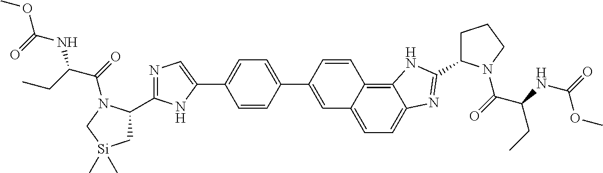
C1(C2=CC3=CC=C4C(=C3C=C2)NC(C2CCCN2C(=O)C(NC(=O)OC)CC)=N4)=CC=C(C2=CN=C(C3C[Si](C)(C)CN3C(=O)C(CC)NC(OC)=O)N2)C=C1
